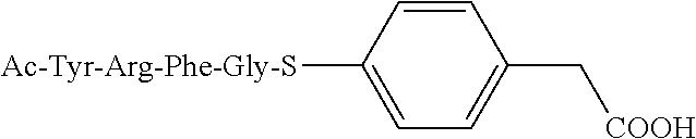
C1=CC([Ac-Tyr-Arg-Phe-Gly-S])=CC=C1C[COOH]
